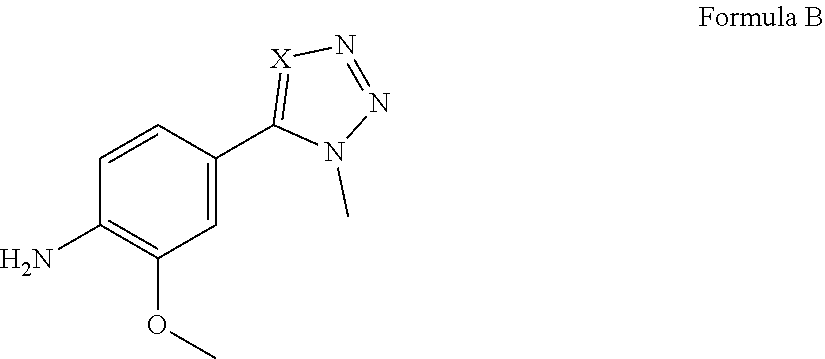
C1(N)=C(OC)C=C(C2=[X]N=NN2C)C=C1
